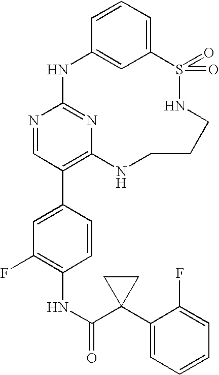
C12=CC=CC(=C1)NC1=NC(=C(C3=CC(F)=C(NC(=O)C4(C5=CC=CC=C5F)CC4)C=C3)C=N1)NCCCNS2(=O)=O
